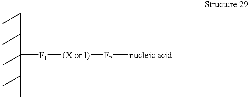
C(C(C(C(C)C)(C)[F1][(X or l)][F2][nucleic acid])C)C
